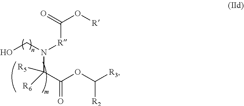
OCN([R]C(O[R])=O)C(C(=O)OC([R3])[R2])([R5])[R6]
